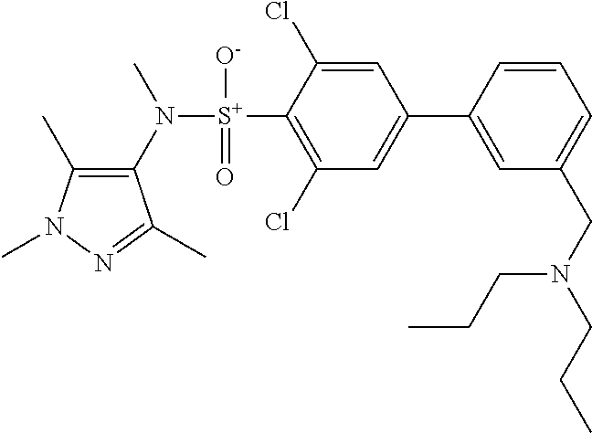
C1(C)=C(N([S+](C2=C(Cl)C=C(C3=CC(CN(CCC)CCC)=CC=C3)C=C2Cl)([O-])=O)C)C(C)=NN1C
